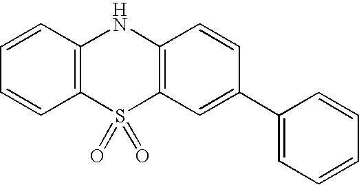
C1=CC2=C(C=C1)S(=O)(=O)C1=C(N2)C=CC(C2=CC=CC=C2)=C1
